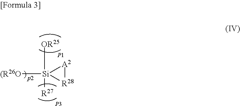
[(R26O][Si]1([OR25])([R27])[R28][A2]1
